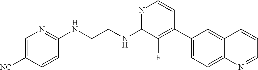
N1=C(NCCNC2=NC=C([NC])C=C2)C(F)=C(C2=CC=C3C(=C2)C=CC=N3)C=C1
